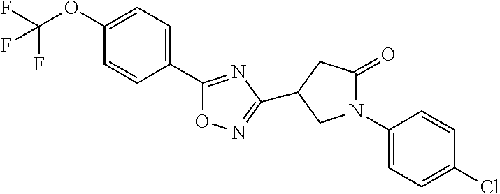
C1(OC(F)(F)F)=CC=C(C2=NC(C3CC(=O)N(C4=CC=C(Cl)C=C4)C3)=NO2)C=C1
